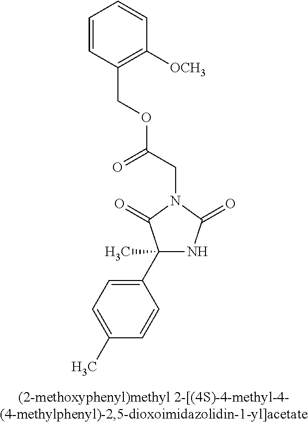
C1(C)(C2=CC=C(C)C=C2)NC(=O)N(CC(OCC2=C([OCH3])C=CC=C2)=O)C1=O
